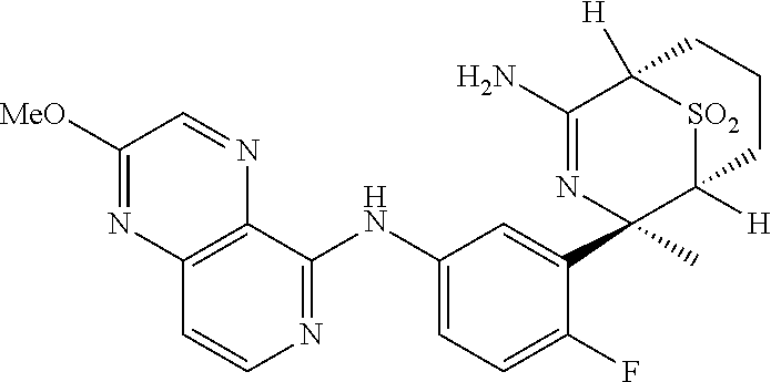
C1([MeO])=NC2=C(N=C1)C(NC1=CC=C(F)C(C3(C)N=C(N)C4([H])[SO2]C3([H])CCC4)=C1)=NC=C2
